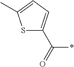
S1C(C(=O)*)=CC=C1C
